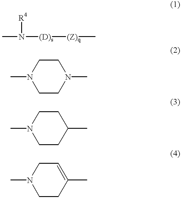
CN([R4])[(D)s][(Z)q]C.C1CN(C)CCN1C.C1CC(C)CCN1C.C1CC(C)=CCN1C
